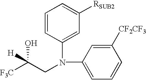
C(CN(C1=CC([RSUB2])=CC=C1)C1=CC=CC([CF2CF3])=C1)([H])(O)[F3C]
